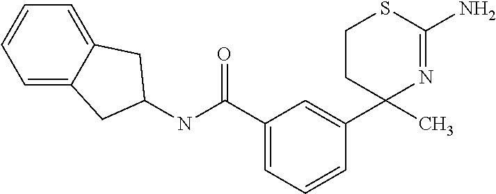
C1=CC=C2C(=C1)CC(NC(C1=CC=CC(C3(C)CCSC(N)=N3)=C1)=O)C2
